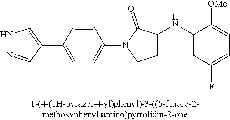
N1N=CC(C2=CC=C(N3C(=O)C(NC4=CC(F)=CC=C4[OMe])CC3)C=C2)=C1
